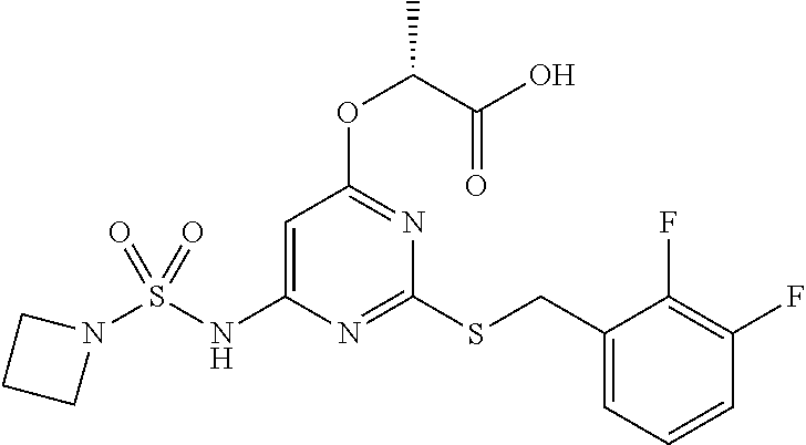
C1=C(NS(N2CCC2)(=O)=O)N=C(SCC2=CC=CC(F)=C2F)N=C1OC(C(O)=O)C
